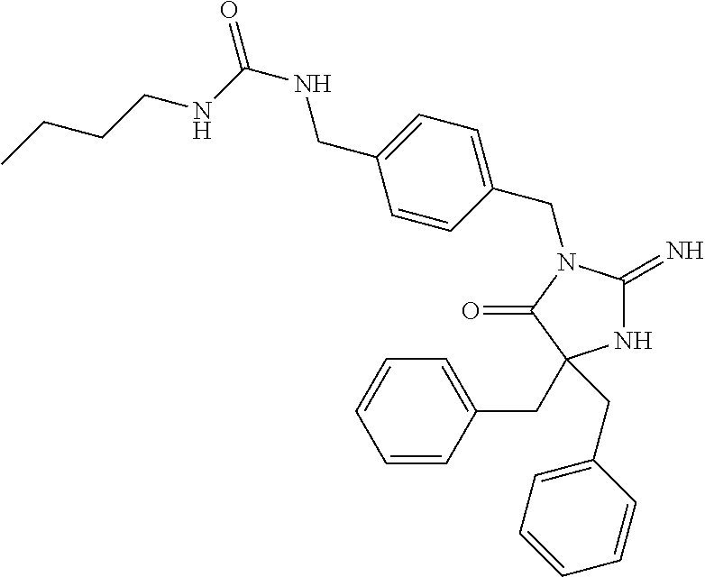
N1C(=N)N(CC2=CC=C(CNC(=O)NCCCC)C=C2)C(=O)C1(CC1=CC=CC=C1)CC1=CC=CC=C1
